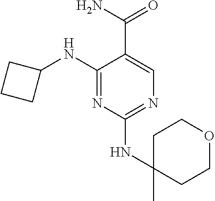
C1(NC2CCC2)=NC(NC2(C)CCOCC2)=NC=C1C(N)=O
